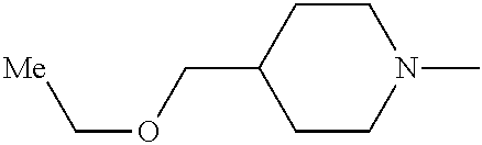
C1CN(C)CCC1COC[Me]
